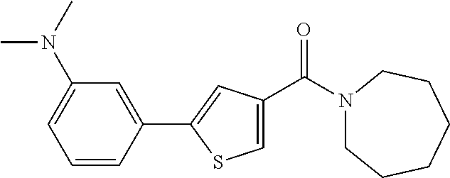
N1(C(C2=CSC(C3=CC(N(C)C)=CC=C3)=C2)=O)CCCCCC1
